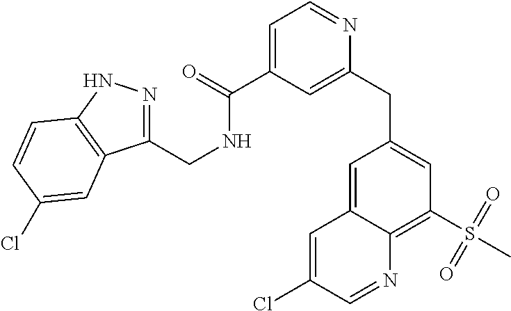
C1=C2C(=C(S(C)(=O)=O)C=C1CC1=CC(C(=O)NCC3=NNC4=C3C=C(Cl)C=C4)=CC=N1)N=CC(Cl)=C2
